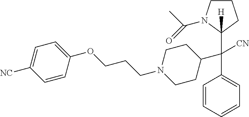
C1=CC=CC=C1C(C1CCN(CCCOC2=CC=C([NC])C=C2)CC1)([CN])C1([H])N(C(C)=O)CCC1
